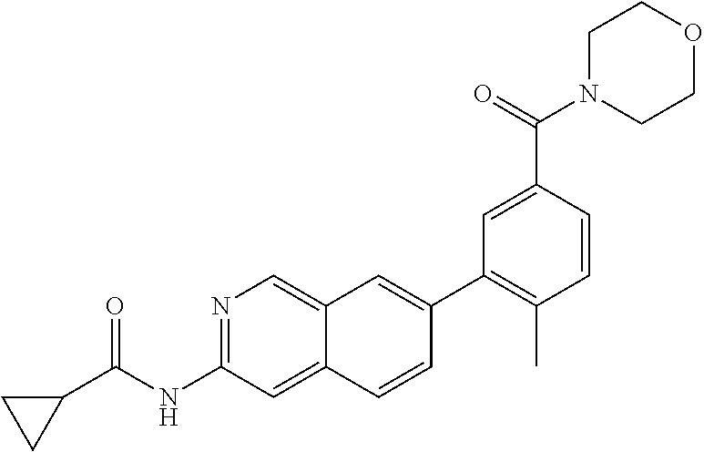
N1=C(NC(C2CC2)=O)C=C2C(=C1)C=C(C1=C(C)C=CC(C(=O)N3CCOCC3)=C1)C=C2
